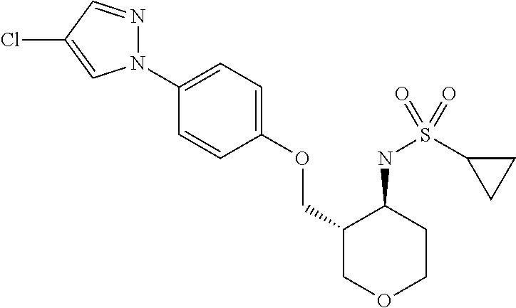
N1(C2=CC=C(OCC3COCCC3NS(C3CC3)(=O)=O)C=C2)N=CC(Cl)=C1
